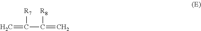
C=C([R7])C(=C)[R8]
